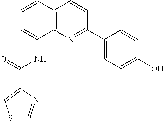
C1=CC2=C(C(NC(=O)C3=CSC=N3)=C1)N=C(C1=CC=C(O)C=C1)C=C2
